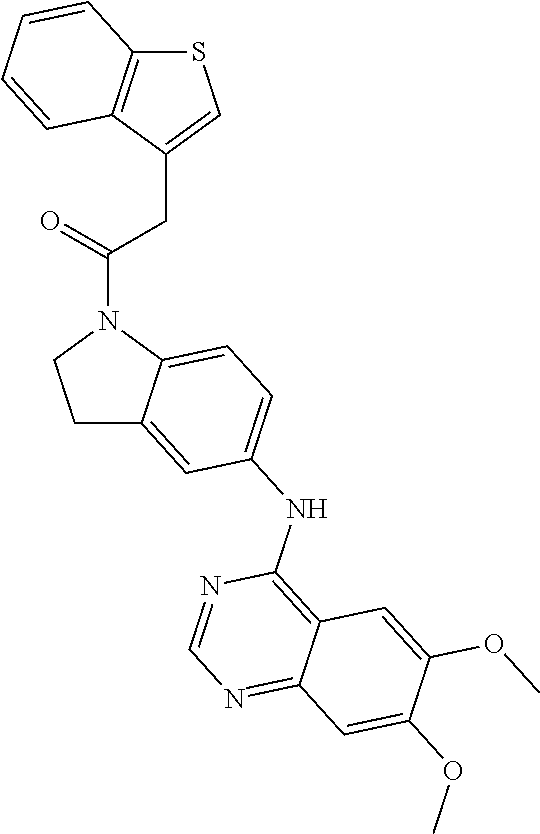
C1C2=CC(NC3=C4C(=NC=N3)C=C(OC)C(OC)=C4)=CC=C2N(C(CC2=CSC3=C2C=CC=C3)=O)C1
